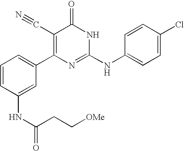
C1(NC(CC[OMe])=O)=CC(C2=C(C#N)C(=O)NC(NC3=CC=C(Cl)C=C3)=N2)=CC=C1
